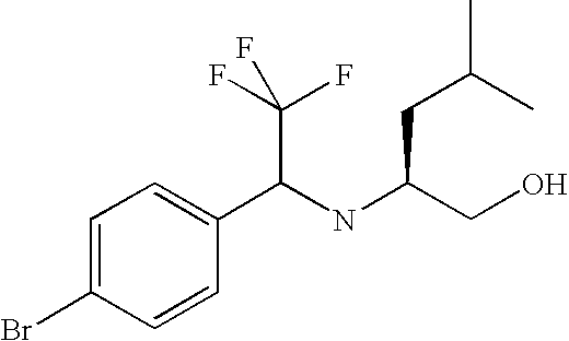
C1=C(Br)C=CC(C(NC(CO)CC(C)C)C(F)(F)F)=C1
